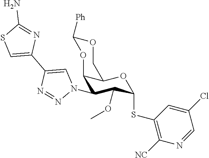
C12C(N3C=C(C4=CSC(N)=N4)N=N3)C(OC)C(SC3=C([NC])N=CC(Cl)=C3)OC1COC([Ph])O2
